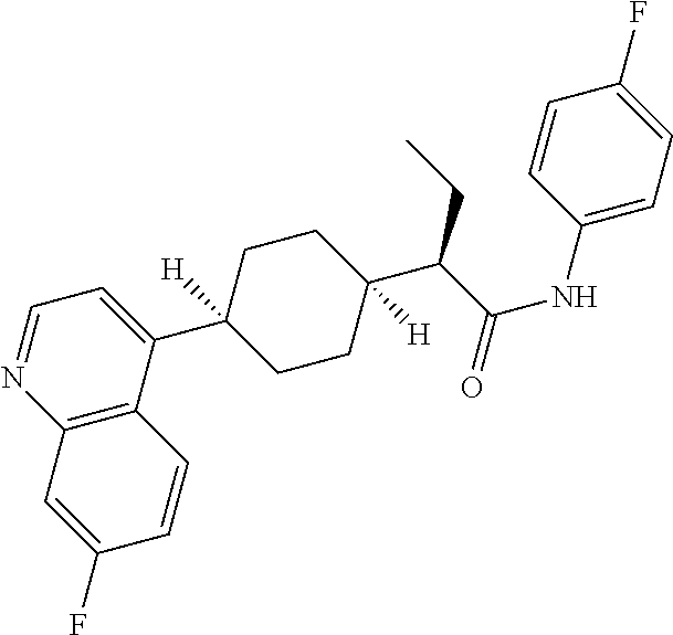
C12=C(C(C3([H])CCC(C(C(NC4=CC=C(F)C=C4)=O)CC)([H])CC3)=CC=N1)C=CC(F)=C2
